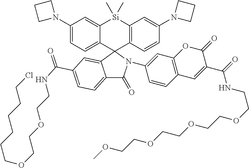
C1(N2CCC2)=CC=C2C(=C1)[Si](C)(C)C1=C(C=CC(N3CCC3)=C1)C21N(C2=CC3=C(C=C2)C=C(C(=O)NCCOCCOCCOCCOC)C(=O)O3)C(=O)C2=CC=C(C(NCCOCCOCCCCCCCl)=O)C=C21
